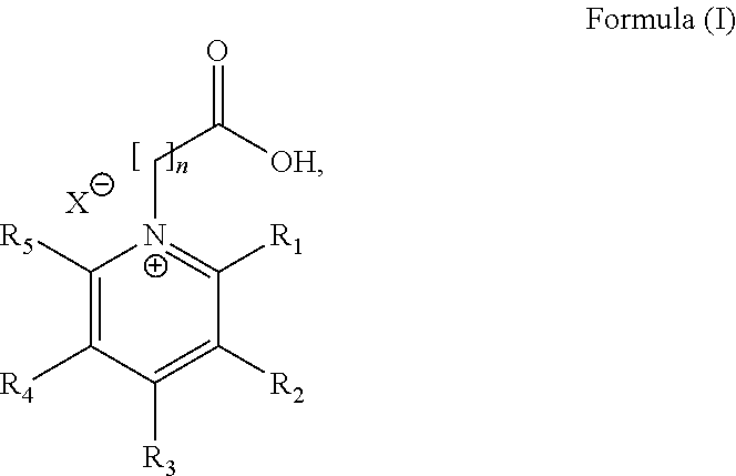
C1([R5])=C([R4])C([R3])=C([R2])C([R1])=[N+]1CC([OH])=O.[X]
